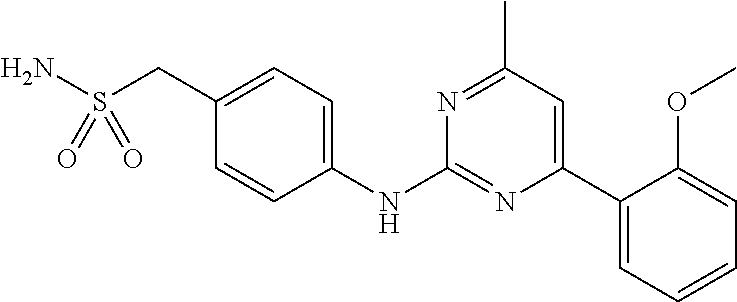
C1(CS(N)(=O)=O)=CC=C(NC2=NC(C3=CC=CC=C3OC)=CC(C)=N2)C=C1
